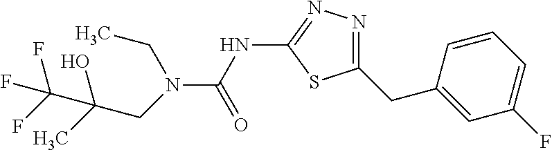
N(C(NC1=NN=C(CC2=CC(F)=CC=C2)S1)=O)(CC)CC(C)(O)C(F)(F)F
